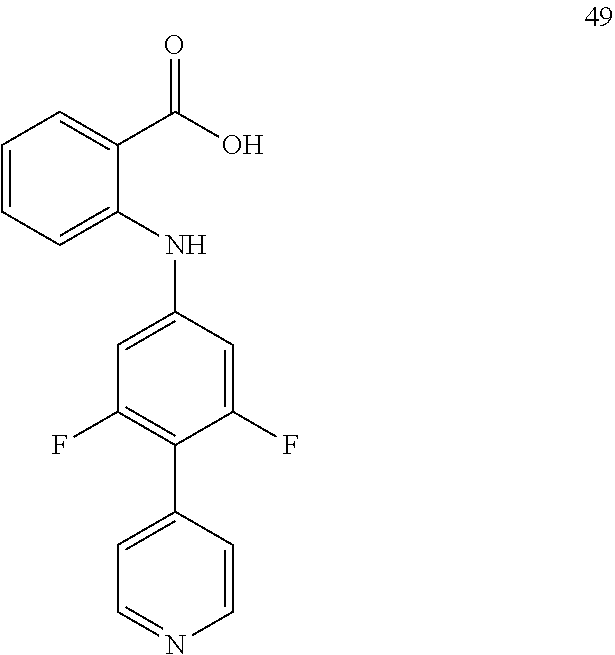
C1=CC=C(NC2=CC(F)=C(C3=CC=NC=C3)C(F)=C2)C(C(O)=O)=C1
